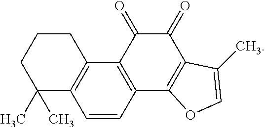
C1CCC(C)(C)C2=C1C1=C(C=C2)C2=C(C(=O)C1=O)C(C)=CO2
